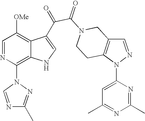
C1=NN(C2=CC(C)=NC(C)=N2)C2=C1CN(C(=O)C(=O)C1=CNC3=C(N4N=C(C)N=C4)N=CC([OMe])=C31)CC2
